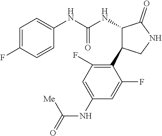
C1=C(F)C=CC(NC(NC2C(C3=C(F)C=C(NC(=O)[Me])C=C3F)CNC2=O)=O)=C1
